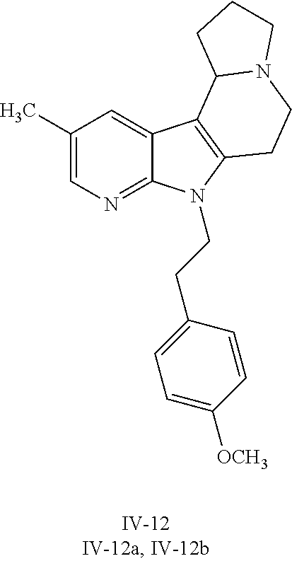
C1(C)=CN=C2C(=C1)C1=C(N2CCC2=CC=C([OCH3])C=C2)CCN2C1CCC2
